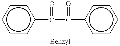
c1ccc(C(C(c2ccccc2)=O)=O)cc1
